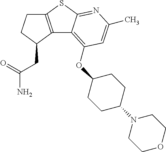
C1C2=C(C(CC(=O)N)C1)C1=C(OC3CCC(N4CCOCC4)CC3)C=C(C)N=C1S2
